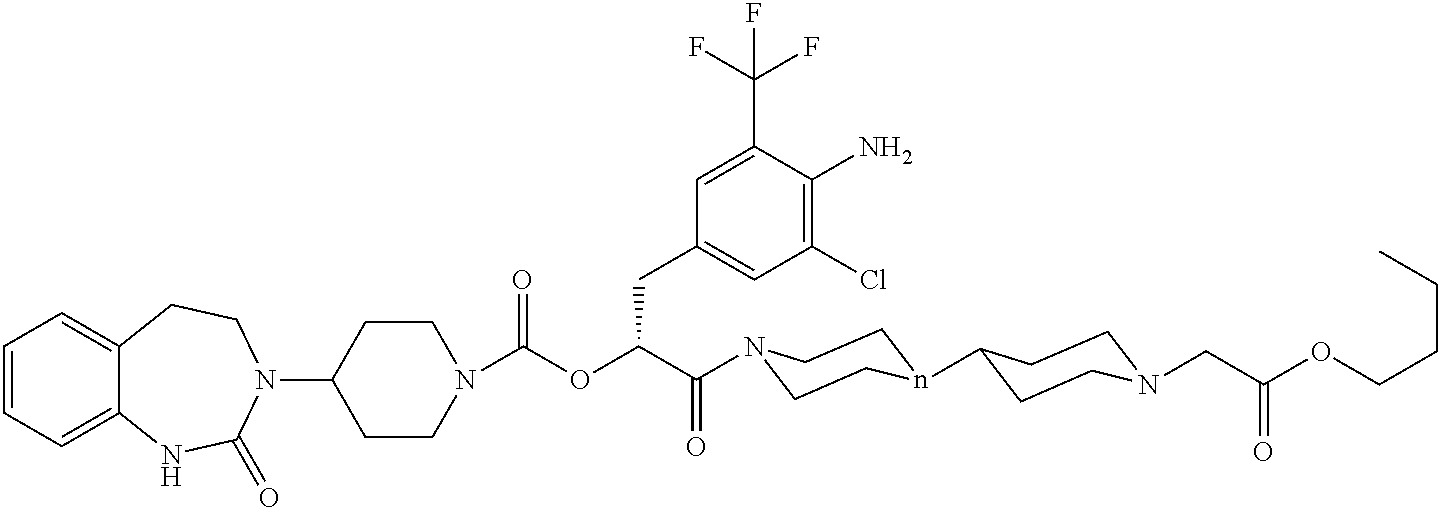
C1(N2CCC3=CC=CC=C3NC2=O)CCN(C(OC(C(=O)N2CCn(C3CCN(CC(OCCCC)=O)CC3)CC2)CC2=CC(Cl)=C(N)C(C(F)(F)F)=C2)=O)CC1
